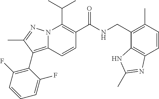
CC(C)C1=C(C(NCC2=C(C)C=CC3=C2NC(C)=N3)=O)C=CC2=C(C3=C(F)C=CC=C3F)C(C)=NN12
